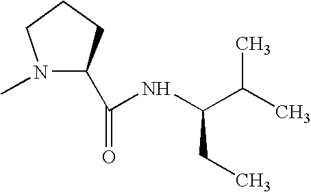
N1(C)C(C(=O)NC(C(C)C)CC)CCC1
